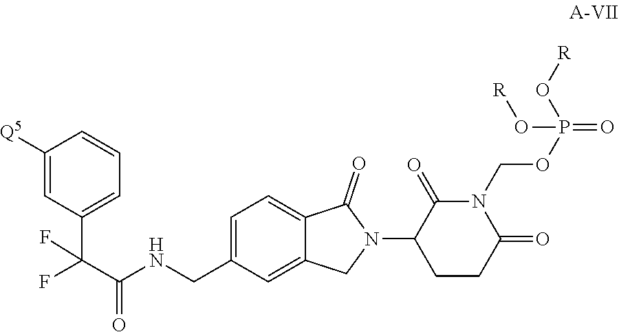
C1=C(CNC(C(C2=CC=CC([Q5])=C2)(F)F)=O)C=C2C(=C1)C(=O)N(C1C(=O)N(COP(=O)(O[R])O[R])C(=O)CC1)C2
